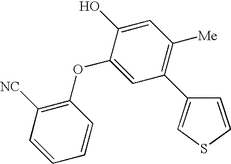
C1(OC2=CC(C3=CSC=C3)=C([Me])C=C2O)=C([NC])C=CC=C1
